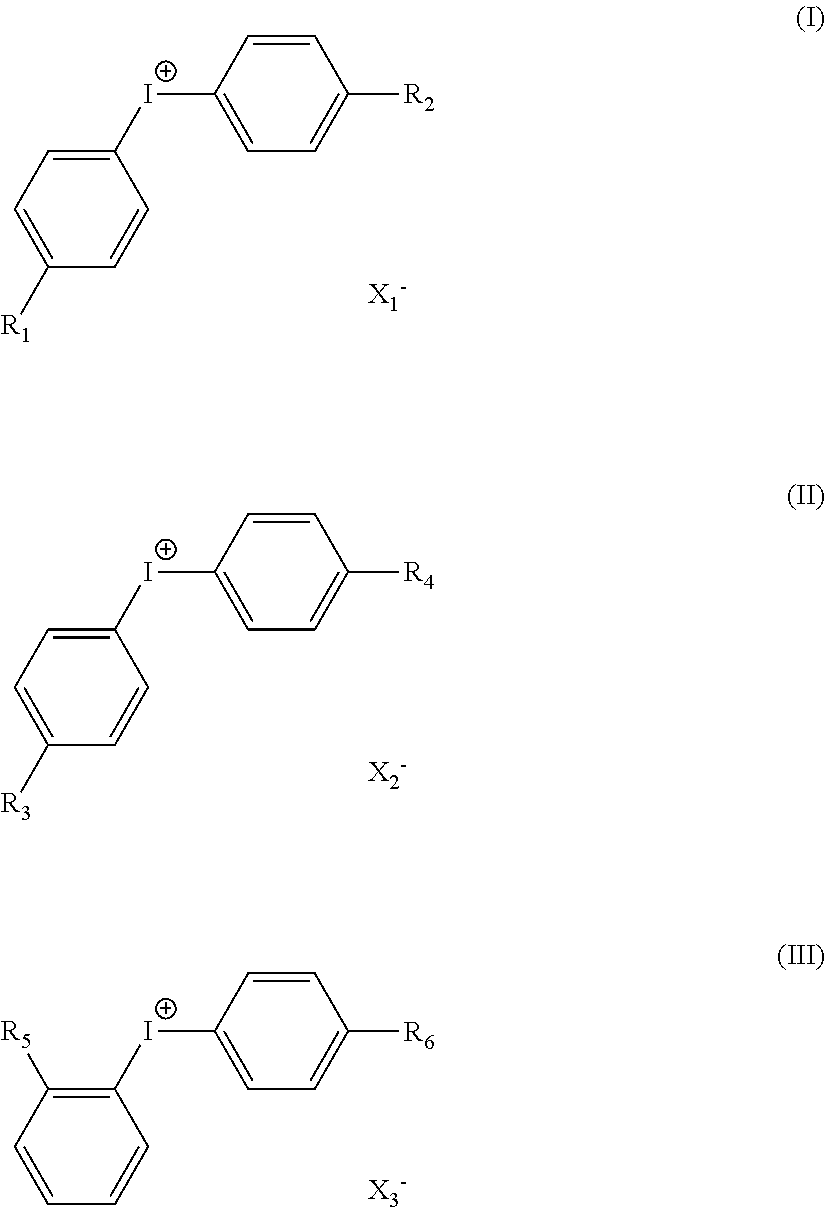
C1([I+]C2=CC=C([R2])C=C2)=CC=C([R1])C=C1.C1([I+]C2=CC=C([R4])C=C2)=CC=C([R3])C=C1.C1([I+]C2=CC=C([R6])C=C2)=C([R5])C=CC=C1
